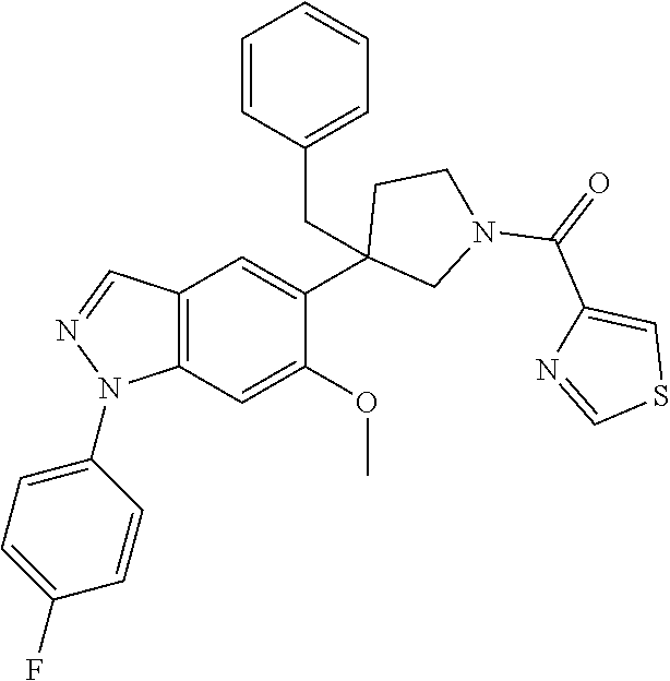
C12=C(C=C(OC)C(C3(CC4=CC=CC=C4)CN(C(=O)C4=CSC=N4)CC3)=C1)N(C1=CC=C(F)C=C1)N=C2
